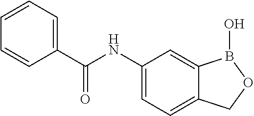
C1(NC(C2=CC=CC=C2)=O)=CC=C2C(=C1)B(O)OC2
